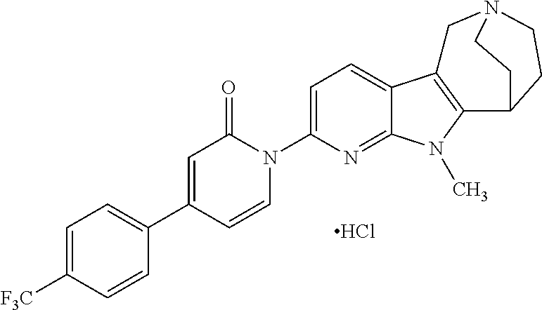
Cl.C1=C([F3C])C=CC(C2=CC(=O)N(C3=CC=C4C(=N3)N(C)C3=C4CN4CCC3CC4)C=C2)=C1
